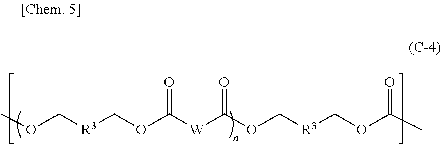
COC[R3]COC([W]C(OC[R3]COC(C)=O)=O)=O
